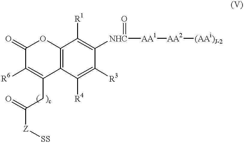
C1(=O)C([R6])=C(CC(=O)[Z][SS])C2=C(O1)C([R1])=C([NHC]([AA1][AA2][(AAi)J-2])=O)C([R3])=C2[R4]
